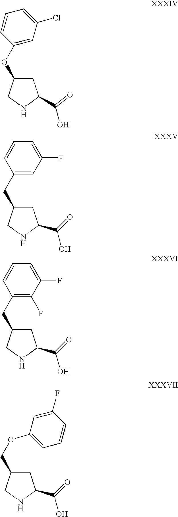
C1C(OC2=CC(Cl)=CC=C2)CNC1C(O)=O.C1C(CC2=CC(F)=CC=C2)CNC1C(O)=O.C1C(CC2=C(F)C(F)=CC=C2)CNC1C(O)=O.C1C(COC2=CC=CC(F)=C2)CNC1C(O)=O
